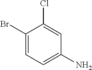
C1(Br)=CC=C(N)C=C1Cl
